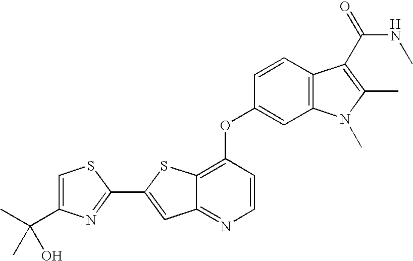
C12=NC=CC(OC3=CC4=C(C=C3)C(C(NC)=O)=C(C)N4C)=C1SC(C1=NC(C(C)(C)O)=CS1)=C2
